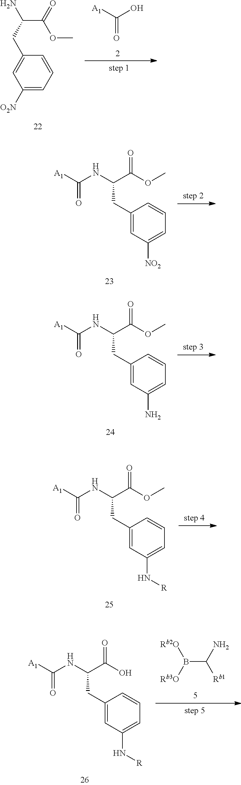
[A1]C(O)=O.C1=CC(CC(N)C(=O)OC)=CC([O2N])=C1.[A1]C(NC(C(OC)=O)CC1=CC([NO2])=CC=C1)=O.[A1]C(NC(C(OC)=O)CC1=CC(N)=CC=C1)=O.[A1]C(NC(C(OC)=O)CC1=CC(N[R])=CC=C1)=O.B(C(N)[Rb1])([Rb3O])[Rb2O].[A1]C(NC(C(O)=O)CC1=CC(N[R])=CC=C1)=O
